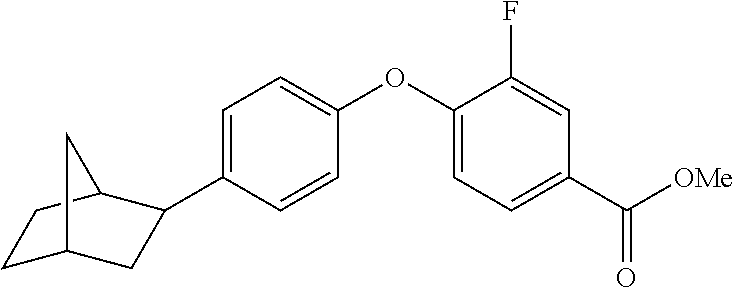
C1=C(C2CC3CCC2C3)C=CC(OC2=CC=C(C([OMe])=O)C=C2F)=C1
